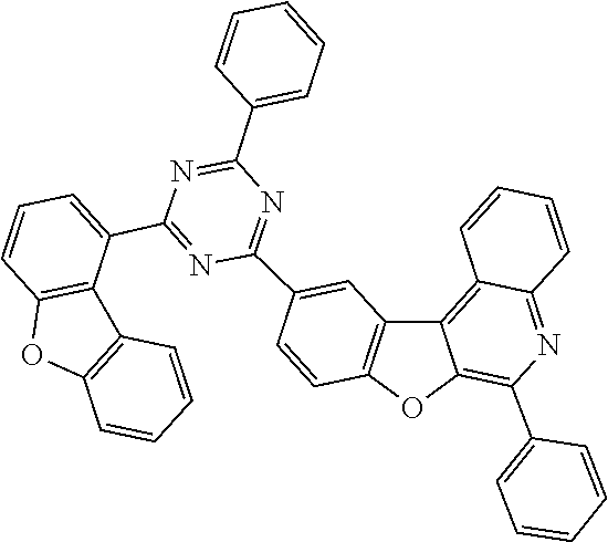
C1=CC2=C(C(C3=NC(C4=CC5=C(OC6=C(C7=CC=CC=C7)N=C7C=CC=CC7=C56)C=C4)=NC(C4=CC=CC=C4)=N3)=C1)C1=C(C=CC=C1)O2
